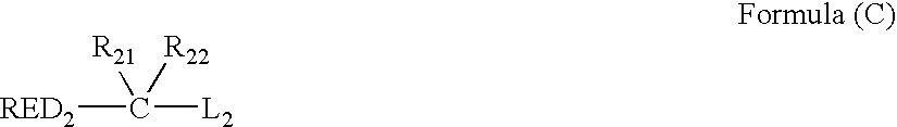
[RED2]C([L2])([R21])[R22]
